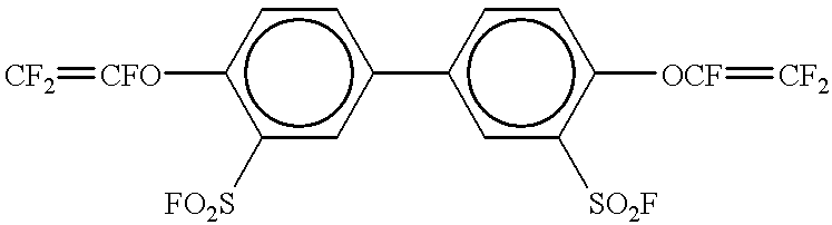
[CF2]=[CFO]c1c([FO2S])cc(-c2cc([SO2F])c([OCF]=[CF2])cc2)cc1
